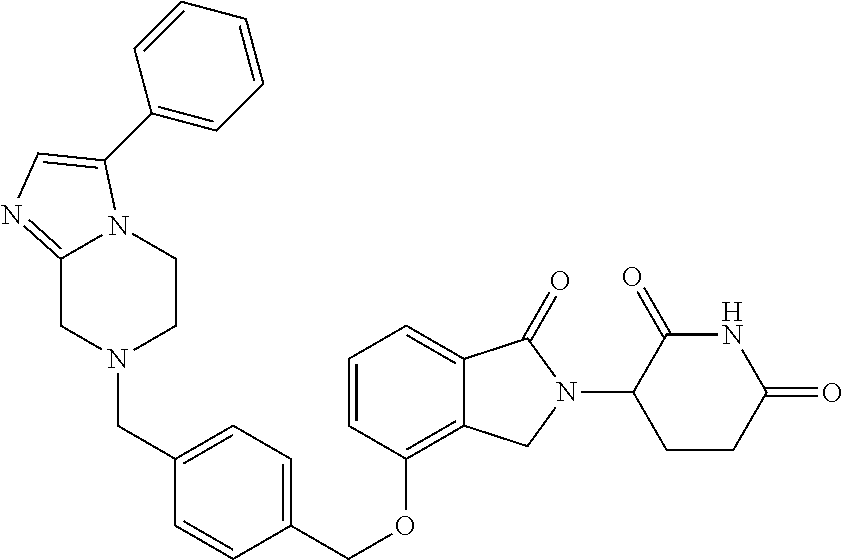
C(OC1=C2C(=CC=C1)C(=O)N(C1C(=O)NC(=O)CC1)C2)C1=CC=C(CN2CC3=NC=C(C4=CC=CC=C4)N3CC2)C=C1
